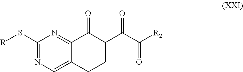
C1(S[R])=NC=C2C(=N1)C(=O)C(C(C([R2])=O)=O)CC2
